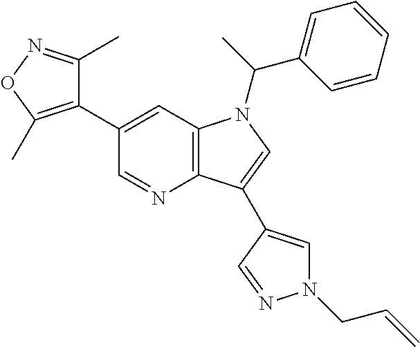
C1(C2=C(C)ON=C2C)=CC2=C(N=C1)C(C1=CN(CC=C)N=C1)=CN2C(C1=CC=CC=C1)C
